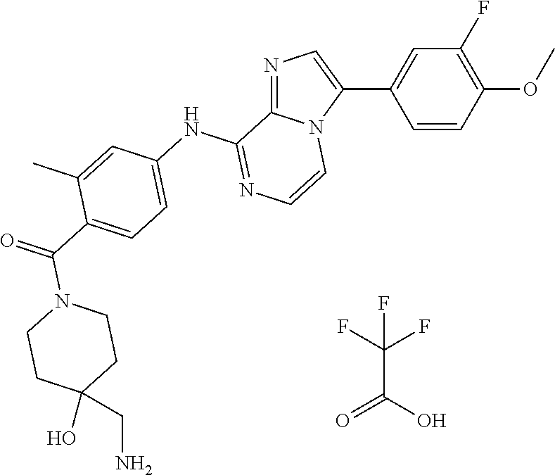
C1=CC(OC)=C(F)C=C1C1=CN=C2N1C=CN=C2NC1=CC=C(C(=O)N2CCC(O)(CN)CC2)C(C)=C1.C(C(O)=O)(F)(F)F
